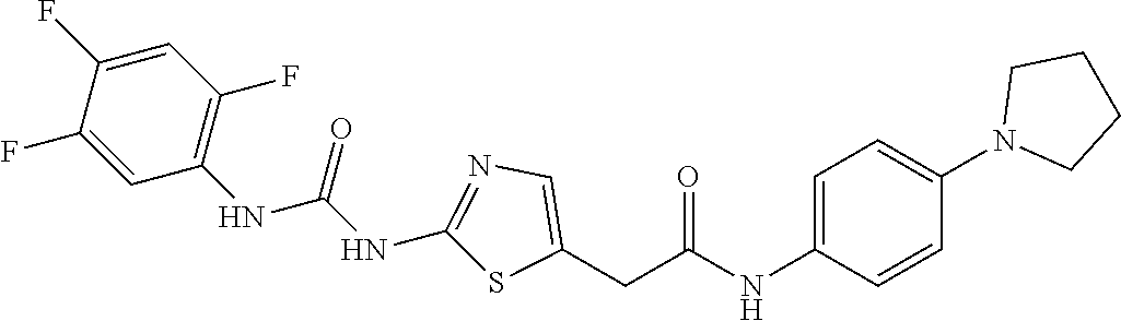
C1(F)=CC(F)=C(NC(NC2=NC=C(CC(NC3=CC=C(N4CCCC4)C=C3)=O)S2)=O)C=C1F
